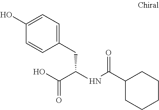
C1(CC(C(O)=O)NC(C2CCCCC2)=O)=CC=C(O)C=C1
